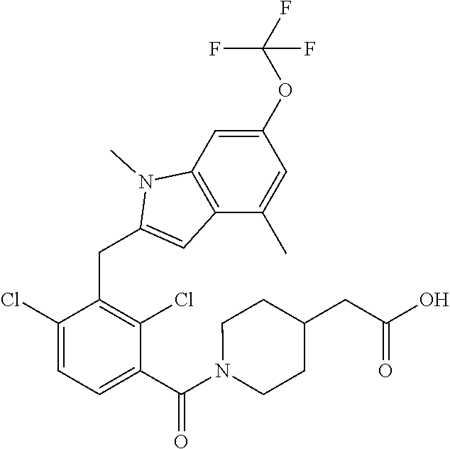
C1(Cl)=CC=C(C(N2CCC(CC(O)=O)CC2)=O)C(Cl)=C1CC1=CC2=C(N1C)C=C(OC(F)(F)F)C=C2C
